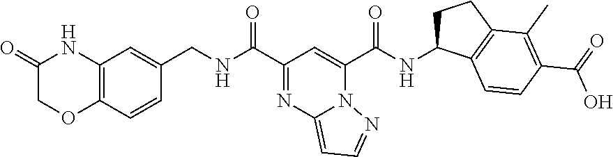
C1=CC(CNC(C2=NC3=CC=NN3C(C(NC3CCC4=C3C=CC(C(O)=O)=C4C)=O)=C2)=O)=CC2=C1OCC(=O)N2
